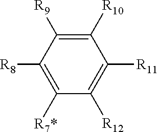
C1([R7*])=C([R8])C([R9])=C([R10])C([R11])=C1[R12]
